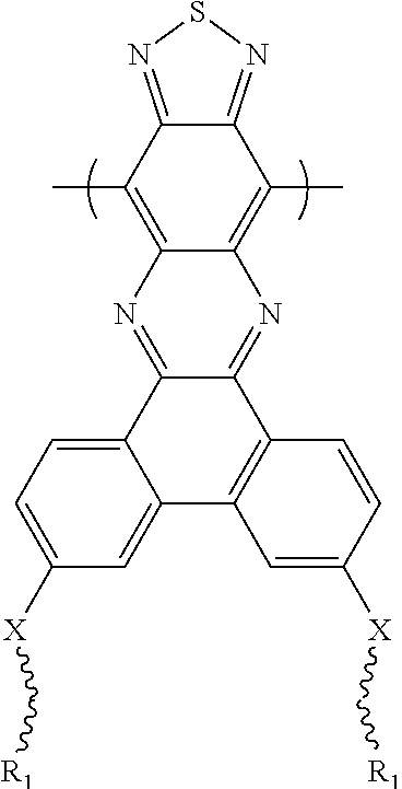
C12=NSN=C1C(C)=C1C(=C2C)N=C2C(=N1)C1=C(C=C([X]C[R1])C=C1)C1=CC([X]C[R1])=CC=C21
